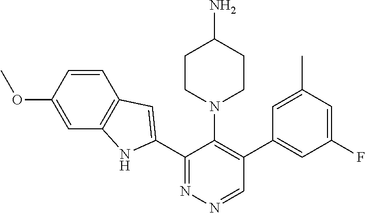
C1(C2=CC3=C(N2)C=C(OC)C=C3)=NN=CC(C2=CC(F)=CC(C)=C2)=C1N1CCC(N)CC1
